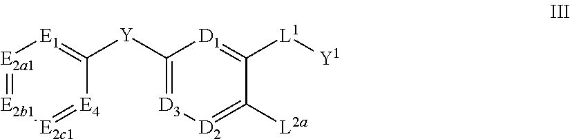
[E2a1]1=[E2b1][E2c1]=[E4]C([Y]C2=[D3][D2]=C([L2a])C([L1][Y1])=[D1]2)=[E1]1
